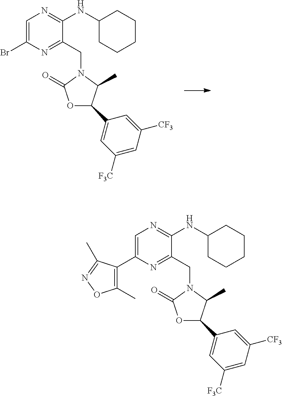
C1=C(Br)N=C(CN2C(=O)OC(C3=CC([F3C])=CC([CF3])=C3)C2C)C(NC2CCCCC2)=N1.C1=C(C2=C(C)ON=C2C)N=C(CN2C(=O)OC(C3=CC([F3C])=CC([CF3])=C3)C2C)C(NC2CCCCC2)=N1
